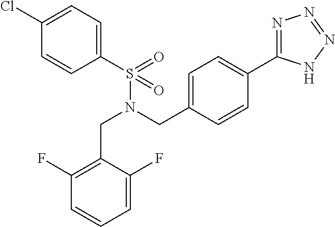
C1(S(N(CC2=CC=C(C3=NN=NN3)C=C2)CC2=C(F)C=CC=C2F)(=O)=O)=CC=C(Cl)C=C1
